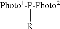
[Photo1-P-Photo2][R]
